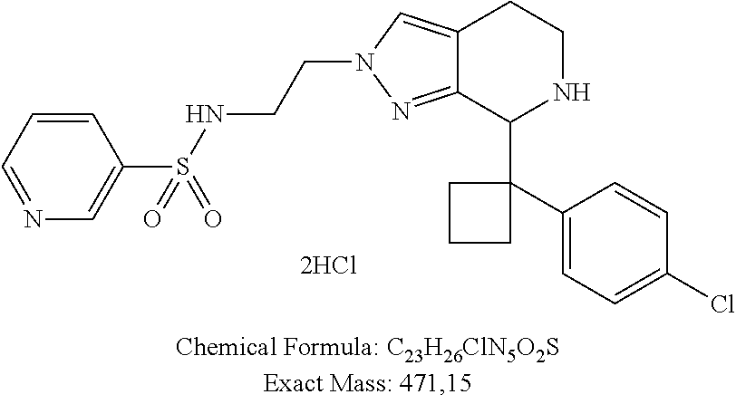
C1=CC=NC=C1S(NCCN1N=C2C(=C1)CCNC2C1(C2=CC=C(Cl)C=C2)CCC1)(=O)=O
